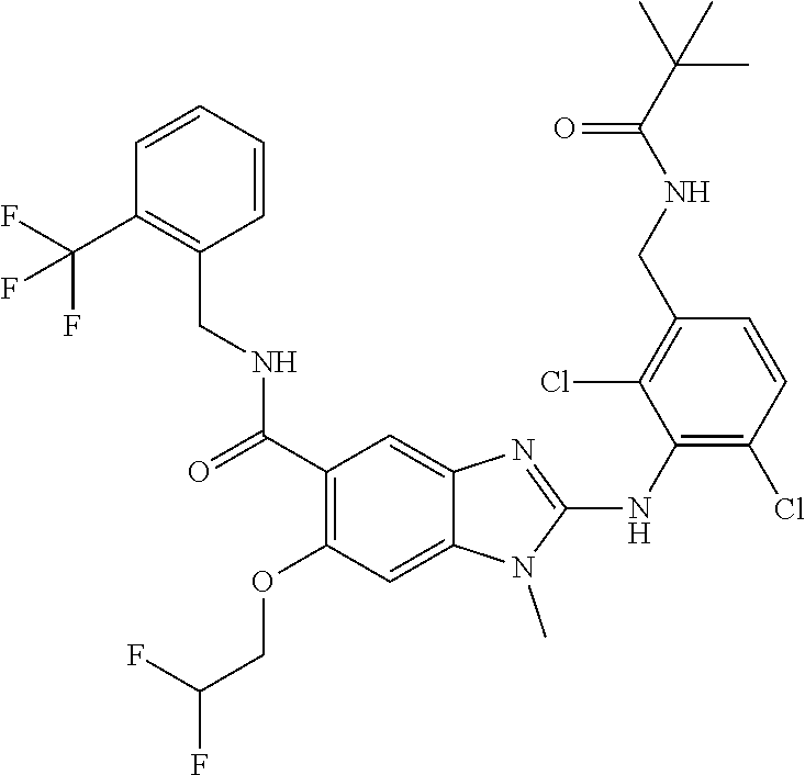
C1=CC=CC(CNC(C2=C(OCC(F)F)C=C3C(=C2)N=C(NC2=C(Cl)C=CC(CNC(C(C)(C)C)=O)=C2Cl)N3C)=O)=C1C(F)(F)F
